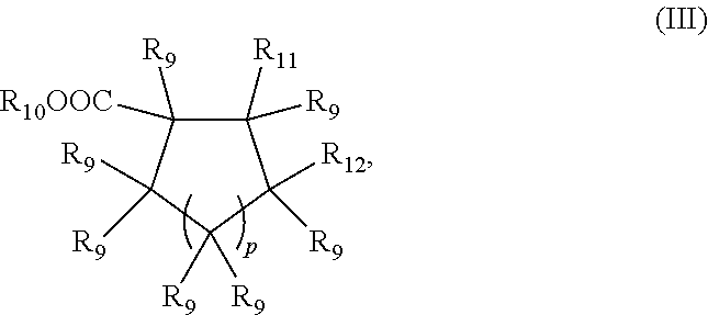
C1([R11])([R9])C([R9])([R10OOC])C([R9])([R9])C([R9])([R9])C1([R12])[R9]
